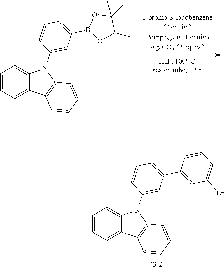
C1=CC=C2C(=C1)N(C1=CC(B3OC(C)(C)C(C)(C)O3)=CC=C1)C1=C2C=CC=C1.C1=CC=C2C(=C1)N(C1=CC(C3=CC(Br)=CC=C3)=CC=C1)C1=C2C=CC=C1
